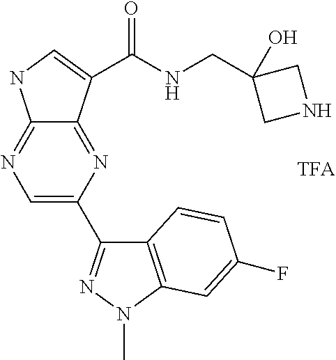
C12=NC=C(C3=NN(C)C4=C3C=CC(F)=C4)N=C1C(C(NCC1(O)CNC1)=O)=CN2
